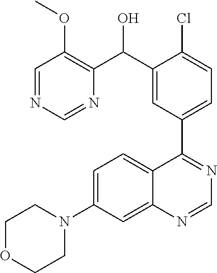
C1=C(N2CCOCC2)C=C2C(=C1)C(C1=CC=C(Cl)C(C(C3=C(OC)C=NC=N3)O)=C1)=NC=N2
